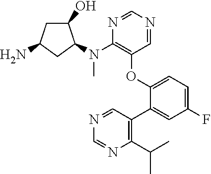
NC1CC(O)C(N(C2=C(OC3=CC=C(F)C=C3C3=C(C(C)C)N=CN=C3)C=NC=N2)C)C1
